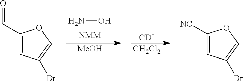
NO.[MeOH].[CDI].[CH2Cl2].C1(C=O)=CC(Br)=CO1.C1([NC])=CC(Br)=CO1
